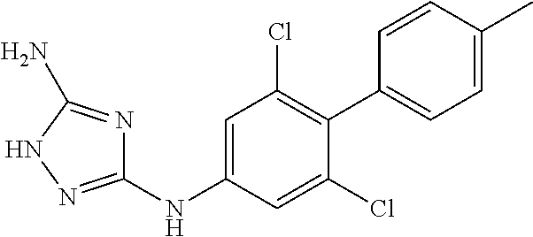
C1(NC2=CC(Cl)=C(C3=CC=C(C)C=C3)C(Cl)=C2)=NNC(N)=N1
